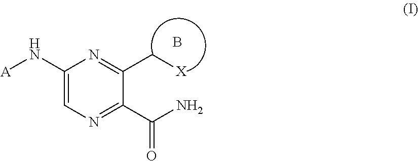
C1(N[A])=CN=C(C(N)=O)C(C[X])=N1.B
